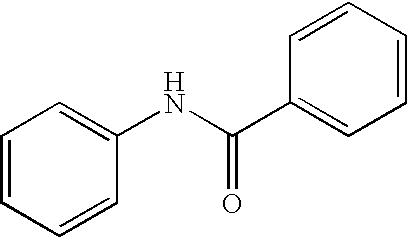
C1=CC=CC(NC(C2=CC=CC=C2)=O)=C1
